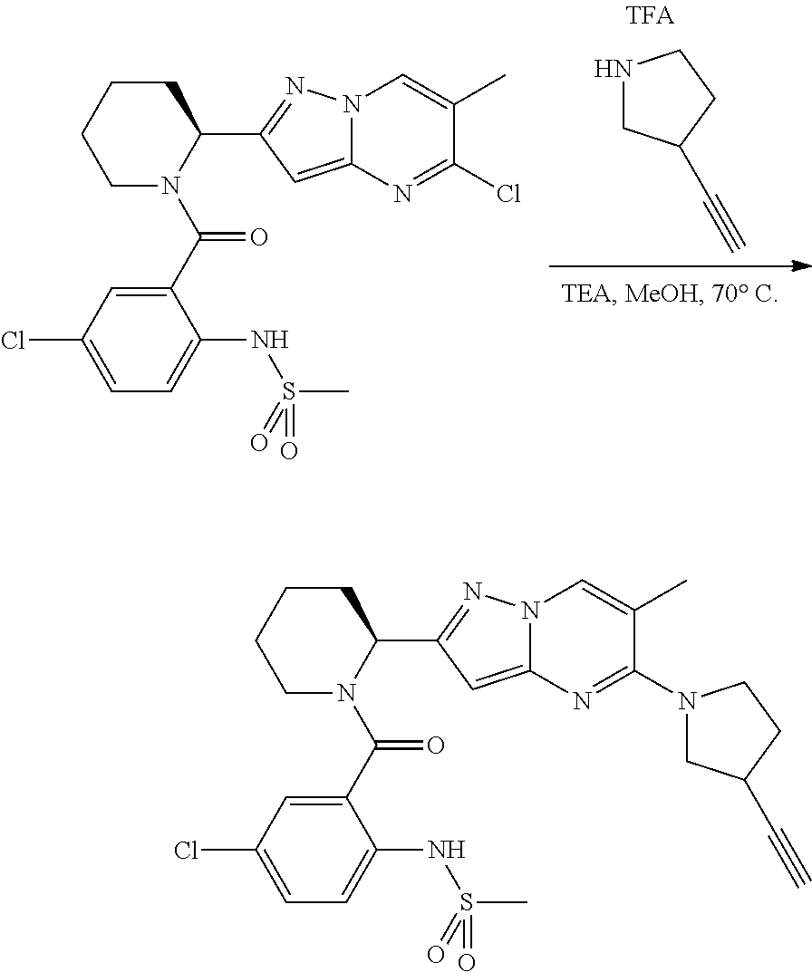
N1CC(C#C)CC1.C1CCCC(C2=NN3C(=C2)N=C(Cl)C(C)=C3)N1C(=O)C1=CC(Cl)=CC=C1NS(C)(=O)=O.C1CCCC(C2=NN3C(=C2)N=C(N2CC(C#C)CC2)C(C)=C3)N1C(=O)C1=CC(Cl)=CC=C1NS(C)(=O)=O
